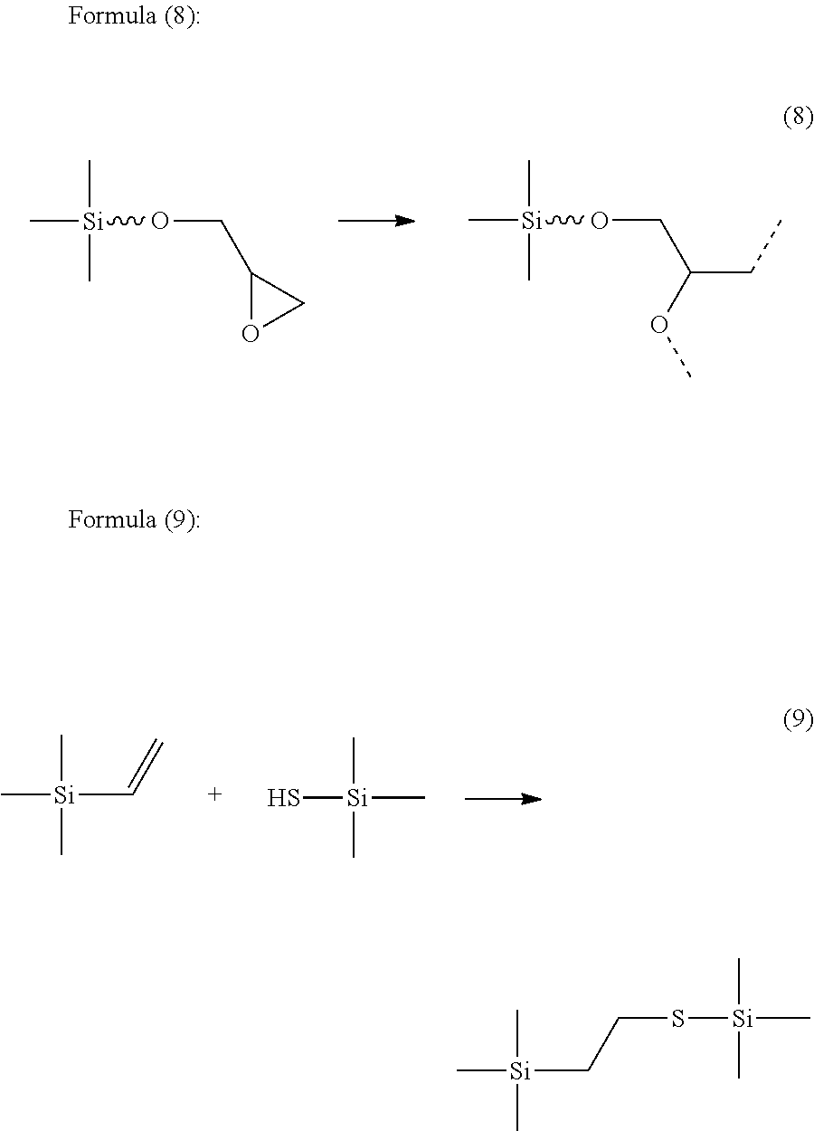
C[Si](C)(C)OCC1OC1.C[Si](C)(C)OCC(CC)OC.C[Si](C)(C)C=C.S[Si](C)(C)C.C[Si](C)(C)CCS[Si](C)(C)C
